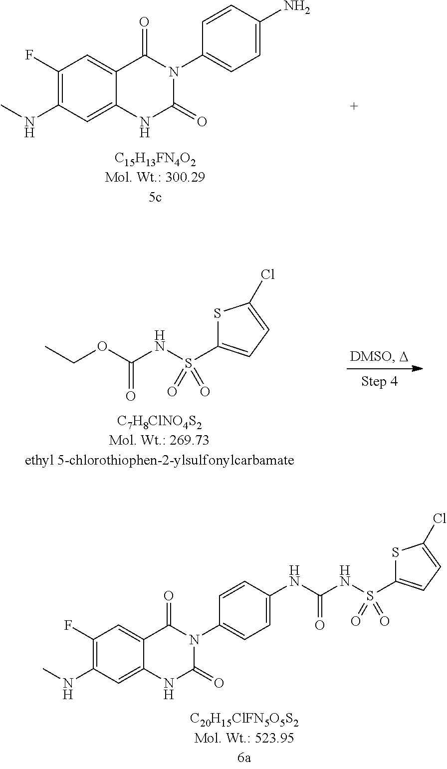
C1(F)=C(NC)C=C2C(=C1)C(=O)N(C1=CC=C(N)C=C1)C(=O)N2.CCOC(NS(C1=CC=C(Cl)S1)(=O)=O)=O.C1(F)=C(NC)C=C2C(=C1)C(=O)N(C1=CC=C(NC(NS(C3=CC=C(Cl)S3)(=O)=O)=O)C=C1)C(=O)N2
